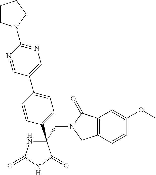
C(C1(C2=CC=C(C3=CN=C(N4CCCC4)N=C3)C=C2)NC(=O)NC1=O)N1CC2=C(C1=O)C=C(OC)C=C2
